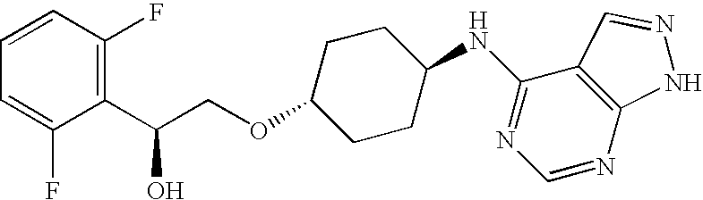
C1=CC(F)=C(C(COC2CCC(NC3=NC=NC4=C3C=NN4)CC2)O)C(F)=C1
